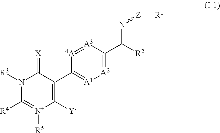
N1([R3])C([R4])=[N+]([R5])C([Y])=C(C2=[A1][A2]=C(C([R2])=N[Z][R1])[A3]=[4A]2)C1=[X]
